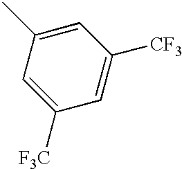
C1([F3C])=CC(C)=CC([CF3])=C1
